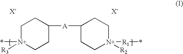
C1[N+](*)([R3])CCC([A]C2CC[N+]([R2])([R1]*)CC2)C1
